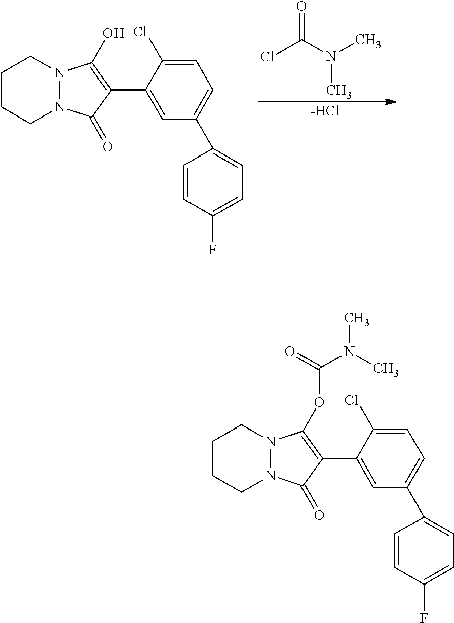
C1CCN2N(C1)C(O)=C(C1=CC(C3=CC=C(F)C=C3)=CC=C1Cl)C2=O.O=C(N(C)C)Cl.[-HCl].C1CCN2N(C1)C(OC(N(C)C)=O)=C(C1=CC(C3=CC=C(F)C=C3)=CC=C1Cl)C2=O
